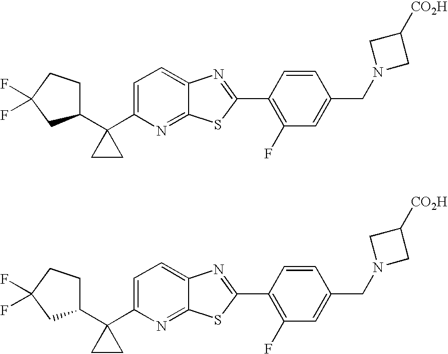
C1(C2(C3=CC=C4C(=N3)SC(C3=C(F)C=C(CN5CC([CO2H])C5)C=C3)=N4)CC2)CCC(F)(F)C1.C1(C2(C3=CC=C4C(=N3)SC(C3=C(F)C=C(CN5CC([CO2H])C5)C=C3)=N4)CC2)CCC(F)(F)C1
